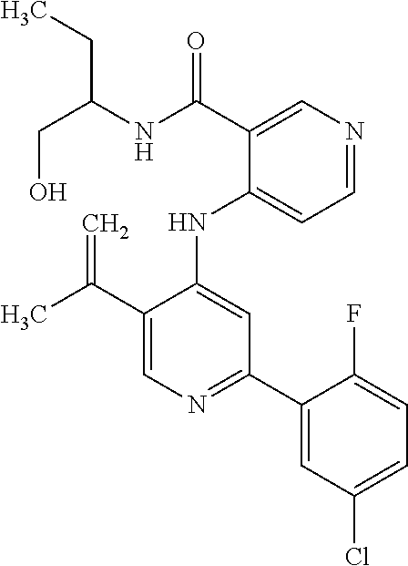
N(C1=CC(C2=CC(Cl)=CC=C2F)=NC=C1C(C)=C)C1=CC=NC=C1C(NC(CO)CC)=O
